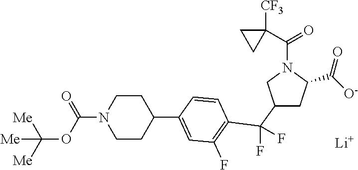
[Li].C1(C(C2=C(F)C=C(C3CCN(C(OC([Me])([Me])[Me])=O)CC3)C=C2)(F)F)CC(C(=O)[O-])N(C(=O)C2([CF3])CC2)C1
